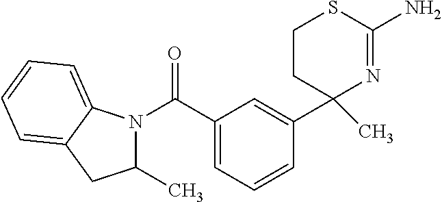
C1(C(=O)N2C(C)CC3=CC=CC=C23)=CC=CC(C2(C)N=C(N)SCC2)=C1
